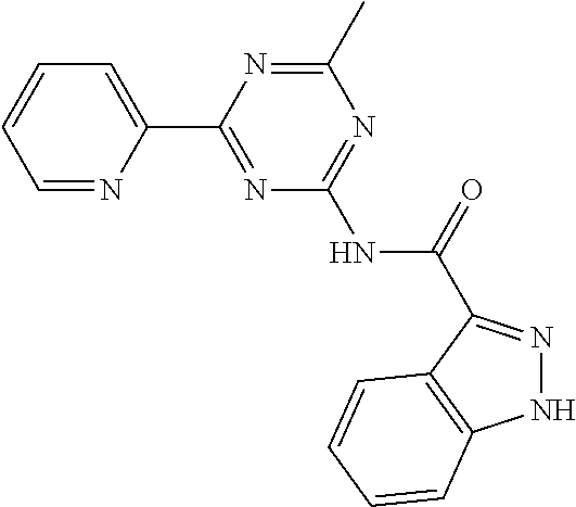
C1=NC(C2=NC(NC(=O)C3=NNC4=C3C=CC=C4)=NC(C)=N2)=CC=C1
